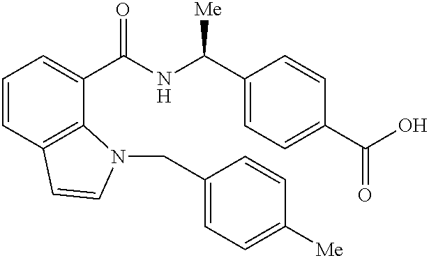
C1=CC2=C(C(C(NC(C3=CC=C(C(O)=O)C=C3)[Me])=O)=C1)N(CC1=CC=C([Me])C=C1)C=C2
